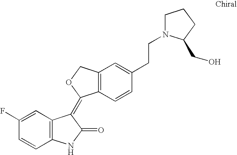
C1=C(F)C=CC2=C1C(=C1C3=C(CO1)C=C(CCN1CCCC1CO)C=C3)C(=O)N2
